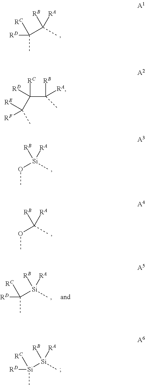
[RC]C(C(C)([RA])[RB])(C)[RD].[RC][Si]([Si](C)([RA])[RB])(C)[RD].O([Si](C)([RA])[RB])C.O(C(C)([RA])[RB])C.[RC]C([Si](C)([RA])[RB])(C)[RD].C(C([RB])([RA])C)(C([RE])(C)[RF])([RD])[RC]
